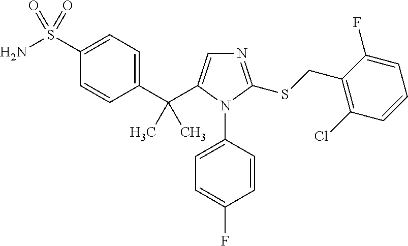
C1(C(C2=CN=C(SCC3=C(Cl)C=CC=C3F)N2C2=CC=C(F)C=C2)(C)C)=CC=C(S(N)(=O)=O)C=C1
